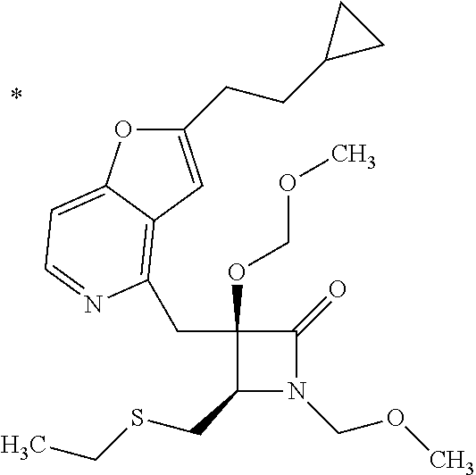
C1(OCOC)(CC2=C3C(=CC=N2)OC(CCC2CC2)=C3)C(CSCC)N(COC)C1=O
